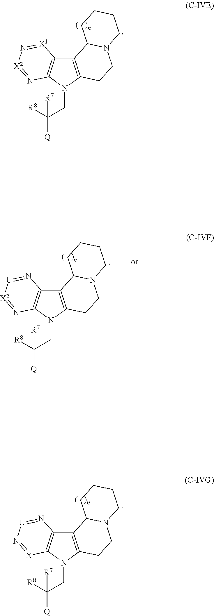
C12=C(N(CC([R8])([R7])[Q])C3=C1N=[U][X2]=N3)CCN1C2CCCC1.C12=C(N(CC([R8])([R7])[Q])C3=C1N=[U]N=[X]3)CCN1C2CCCC1.C12=C(N(CC([R8])([R7])[Q])C3=C1[X1]=N[X2]=N3)CCN1C2CCCC1
